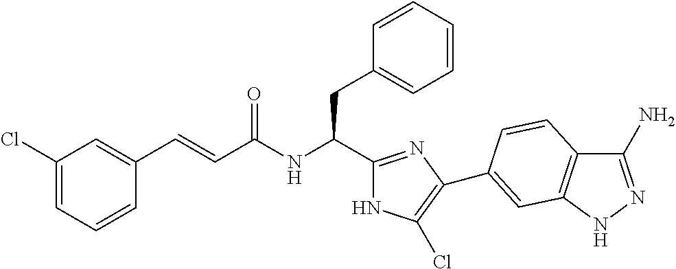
C(NC(CC1=CC=CC=C1)C1=NC(C2=CC3=C(C(N)=NN3)C=C2)=C(Cl)N1)(=O)C=CC1=CC(Cl)=CC=C1
